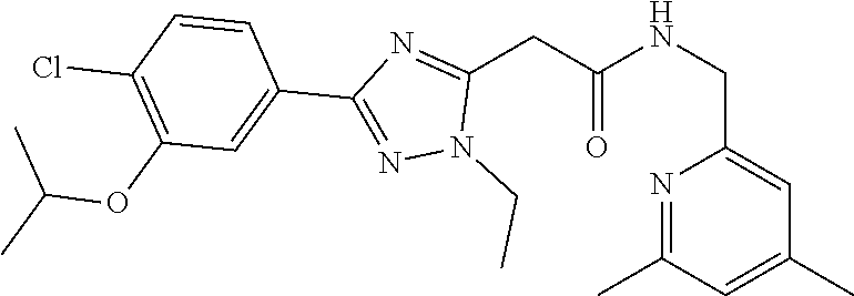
CCN1N=C(C2=CC(OC(C)C)=C(Cl)C=C2)N=C1CC(=O)NCC1=CC(C)=CC(C)=N1
